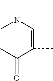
CN(C=C(C(C)=O)C)C
